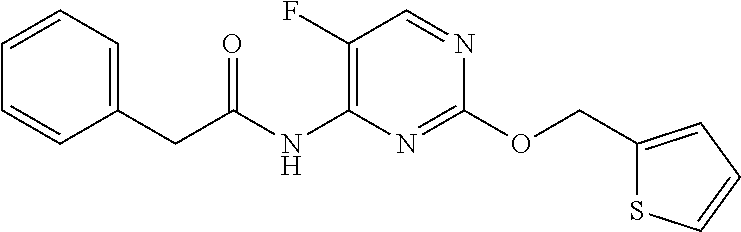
C1(OCC2=CC=CS2)=NC(NC(CC2=CC=CC=C2)=O)=C(F)C=N1
